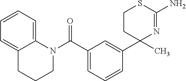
N1=C(N)SCCC1(C1=CC(C(N2C3=CC=CC=C3CCC2)=O)=CC=C1)C
